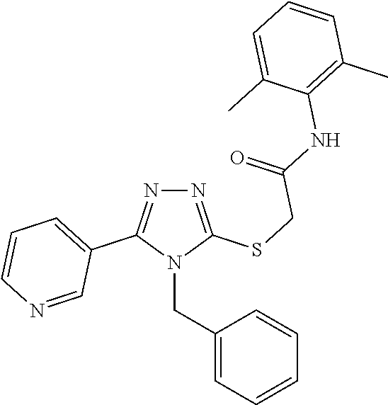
N1=C(SCC(NC2=C(C)C=CC=C2C)=O)N(CC2=CC=CC=C2)C(C2=CC=CN=C2)=N1
